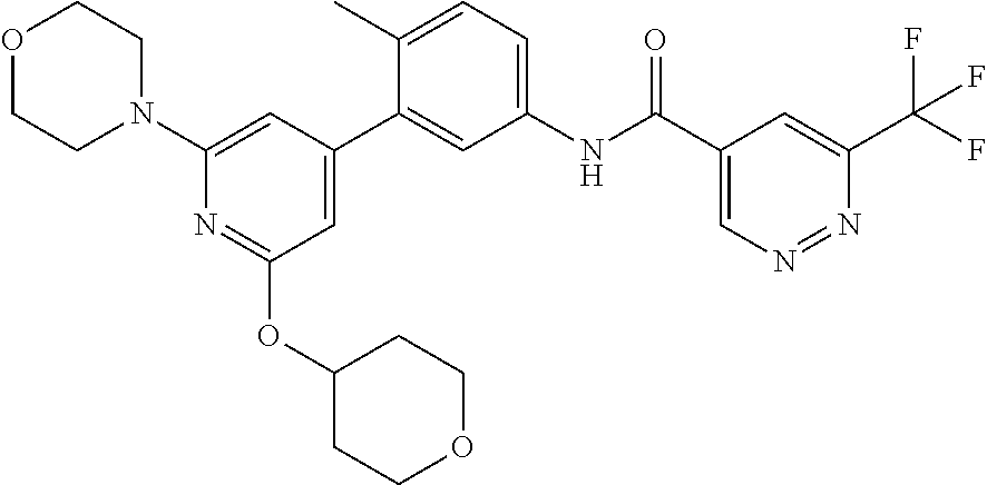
O1CCN(C2=CC(C3=CC(NC(C4=CN=NC(C(F)(F)F)=C4)=O)=CC=C3C)=CC(OC3CCOCC3)=N2)CC1
